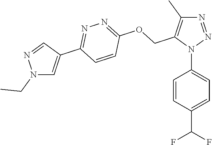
N1=NN(C2=CC=C(C(F)F)C=C2)C(COC2=NN=C(C3=CN(CC)N=C3)C=C2)=C1C
